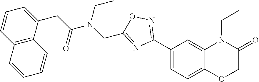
C1(C2=NOC(CN(C(CC3=CC=CC4=C3C=CC=C4)=O)CC)=N2)=CC=C2C(=C1)N(CC)C(=O)CO2
